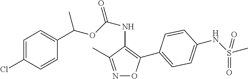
C1=C(Cl)C=CC(C(OC(NC2=C(C3=CC=C(NS(C)(=O)=O)C=C3)ON=C2C)=O)C)=C1
